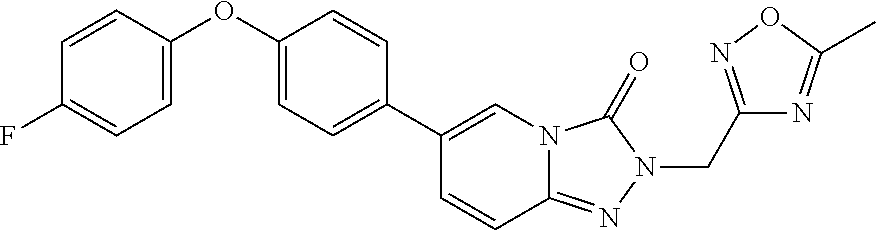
C1(C2=CC=C(OC3=CC=C(F)C=C3)C=C2)=CN2C(=NN(CC3=NOC(C)=N3)C2=O)C=C1
